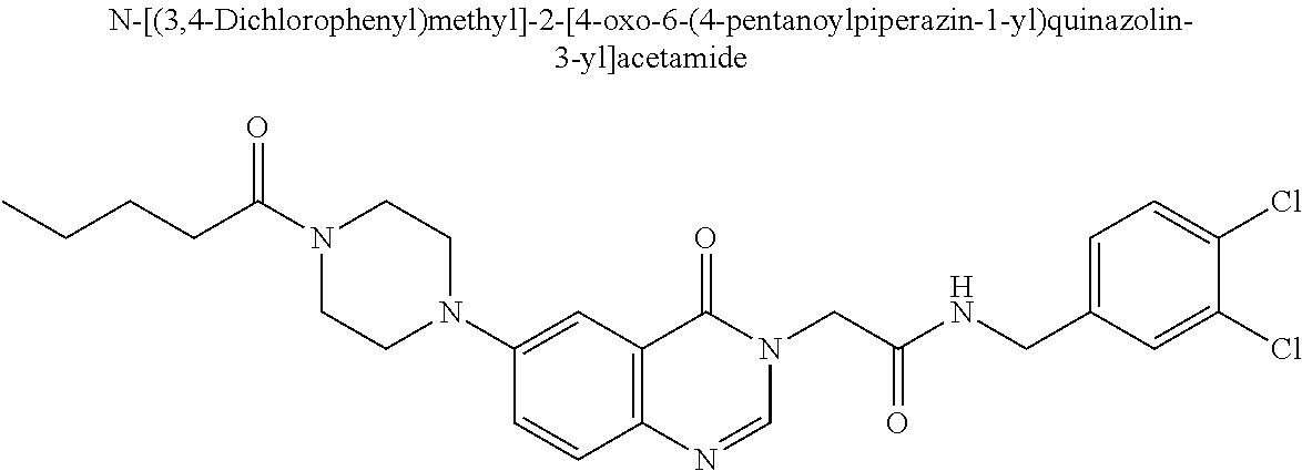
N1(C(CCCC)=O)CCN(C2=CC3=C(C=C2)N=CN(CC(=O)NCC2=CC=C(Cl)C(Cl)=C2)C3=O)CC1
